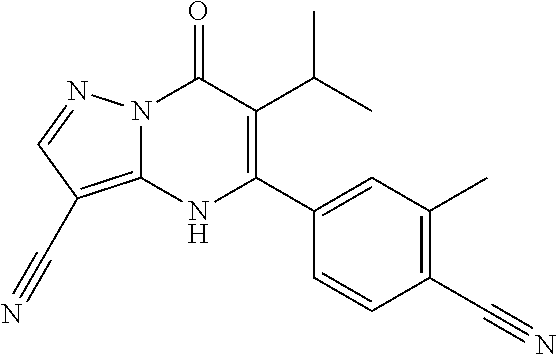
N12C(=C(C#N)C=N1)NC(C1=CC(C)=C(C#N)C=C1)=C(C(C)C)C2=O
